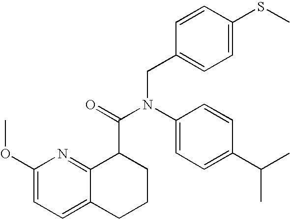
C1(OC)=CC=C2C(=N1)C(C(=O)N(C1=CC=C(C(C)C)C=C1)CC1=CC=C(SC)C=C1)CCC2
